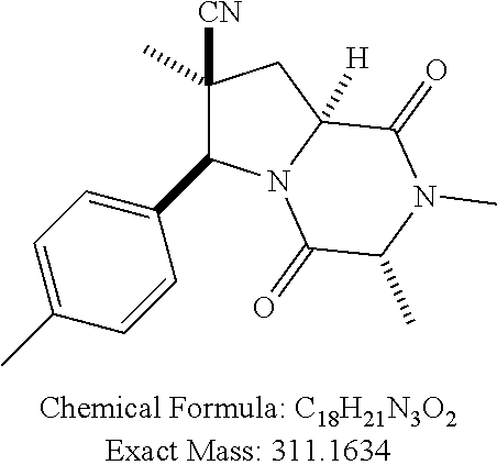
C1([CN])(C)CC2([H])N(C(=O)C(C)N(C)C2=O)C1C1=CC=C(C)C=C1
